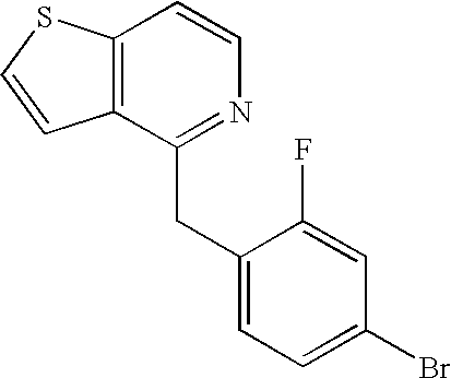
C12=C(C(CC3=CC=C(Br)C=C3F)=NC=C1)C=CS2
